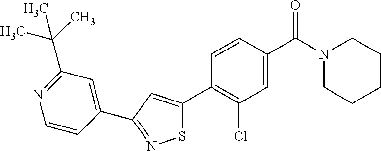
C1(C2=NSC(C3=C(Cl)C=C(C(N4CCCCC4)=O)C=C3)=C2)=CC(C(C)(C)C)=NC=C1
